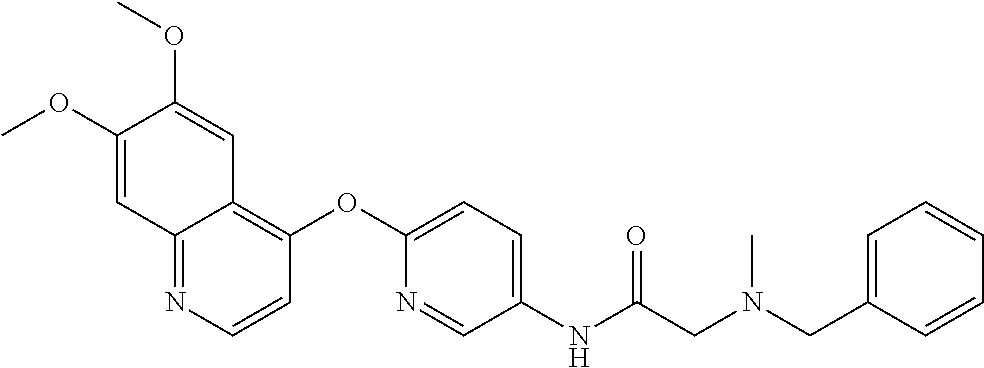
C1(OC)=CC2=NC=CC(OC3=CC=C(NC(=O)CN(CC4=CC=CC=C4)C)C=N3)=C2C=C1OC
